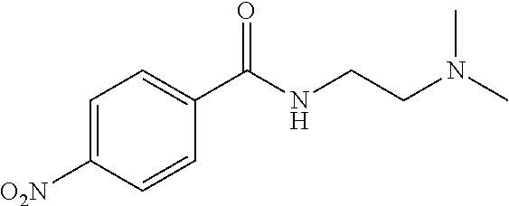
C1=C([O2N])C=CC(C(NCCN(C)C)=O)=C1
